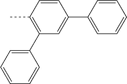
C1=CC=C(C2=C(C)C=CC(C3=CC=CC=C3)=C2)C=C1
